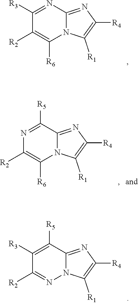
N1=C([R3])C([R2])=C([R6])N2C1=NC([R4])=C2[R1].C1([R5])=NC([R2])=C([R6])N2C1=NC([R4])=C2[R1].C1([R5])=C([R3])C([R2])=NN2C1=NC([R4])=C2[R1]
